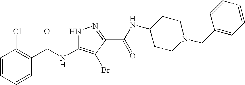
C1=CC=CC(C(NC2=C(Br)C(C(NC3CCN(CC4=CC=CC=C4)CC3)=O)=NN2)=O)=C1Cl
